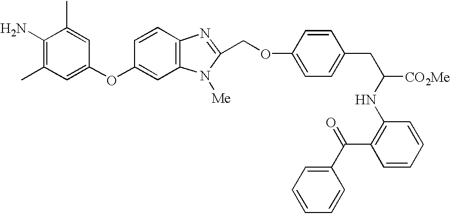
C1=CC2=C(C=C1OC1=CC(C)=C(N)C(C)=C1)N([Me])C(COC1=CC=C(CC(NC3=C(C(C4=CC=CC=C4)=O)C=CC=C3)[CO2Me])C=C1)=N2
